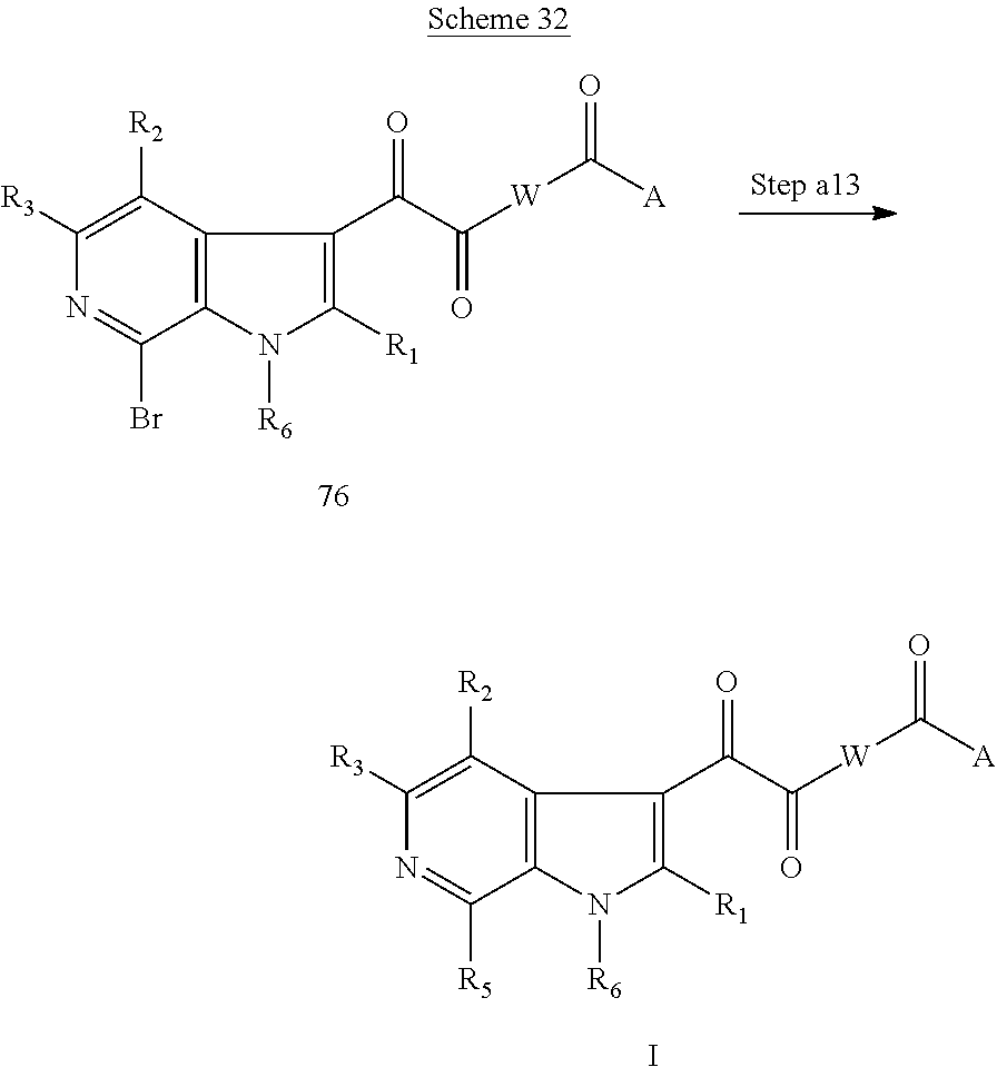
C1([R2])=C([R3])N=C(Br)C2=C1C(C(C([W]C([A])=O)=O)=O)=C([R1])N2[R6].C1([R2])=C([R3])N=C([R5])C2=C1C(C(C([W]C([A])=O)=O)=O)=C([R1])N2[R6].I
